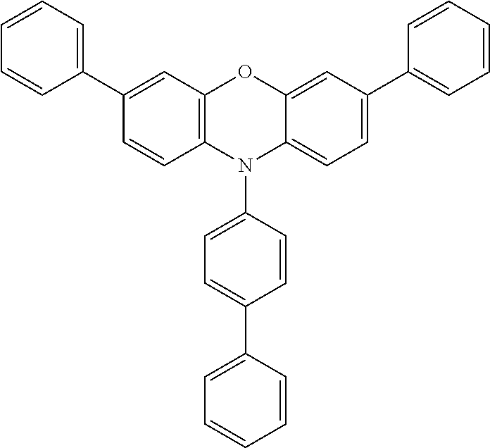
C1(C2=CC=CC=C2)=CC2=C(C=C1)N(C1=CC=C(C3=CC=CC=C3)C=C1)C1=CC=C(C3=CC=CC=C3)C=C1O2
